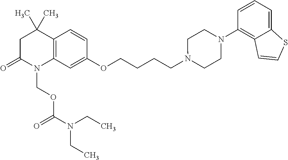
C1C(=O)N(COC(=O)N(CC)CC)C2=C(C1(C)C)C=CC(OCCCCN1CCN(C3=C4C(=CC=C3)SC=C4)CC1)=C2
